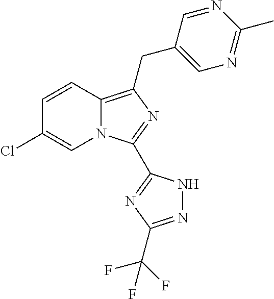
C1=CC2=C(CC3=CN=C(C)N=C3)N=C(C3=NC(C(F)(F)F)=NN3)N2C=C1Cl
